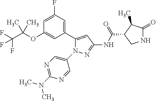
N1C(=O)C(C)C(C(NC2=NN(C3=CN=C(N(C)C)N=C3)C(C3=CC(F)=CC(OC(C(F)(F)F)(C)C)=C3)=C2)=O)C1
